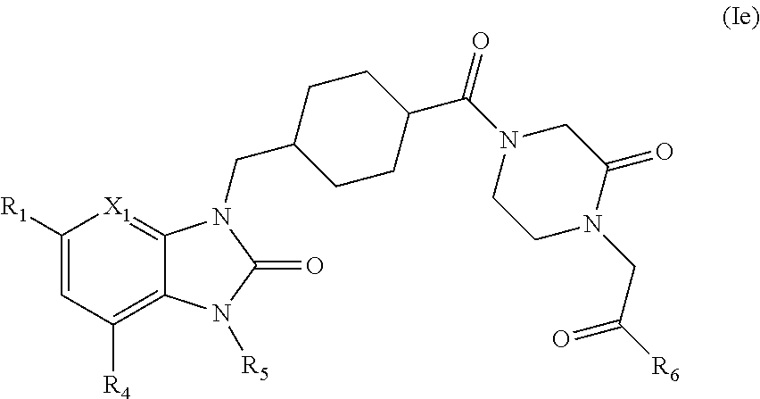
C1([R1])=CC([R4])=C2C(=[X1]1)N(CC1CCC(C(N3CCN(CC([R6])=O)C(=O)C3)=O)CC1)C(=O)N2[R5]
